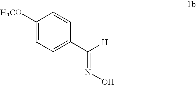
C1([H3CO])=CC=C(C([H])=NO)C=C1
